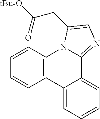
C1=CC2=C(C=C1)C1=CC=CC=C1C1=NC=C(CC([tBu-O])=O)N21
